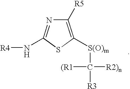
C1([R5])=C([S(O)m]C([R2)n])([(R1])[R3])SC(N[R4])=N1
